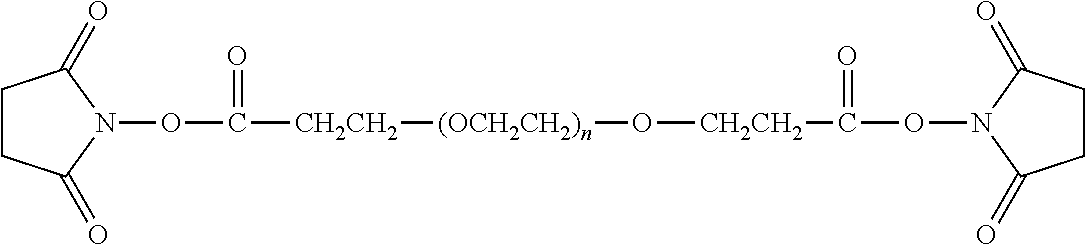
C1CC(=O)N(OC([CH2CH2][(OCH2CH2)n]O[CH2CH2]C(ON2C(=O)CCC2=O)=O)=O)C1=O
